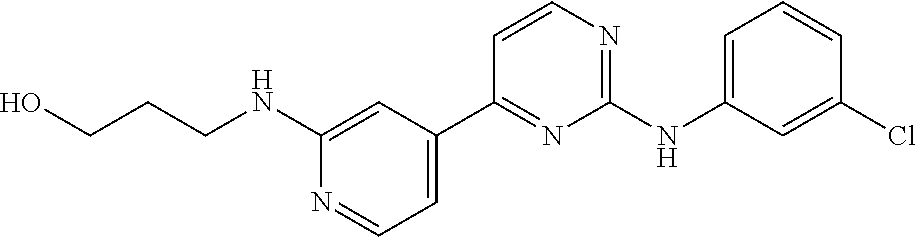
C1=C(C2=NC(NC3=CC=CC(Cl)=C3)=NC=C2)C=C(NCCCO)N=C1
